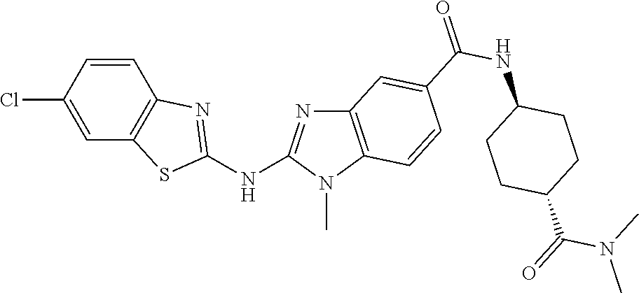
C1(Cl)=CC2=C(C=C1)N=C(NC1=NC3=C(N1C)C=CC(C(NC1CCC(C(N(C)C)=O)CC1)=O)=C3)S2
